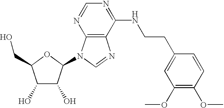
C1(O)C(O)C(N2C3=C(N=C2)C(NCCC2=CC(OC)=C(OC)C=C2)=NC=N3)OC1CO
